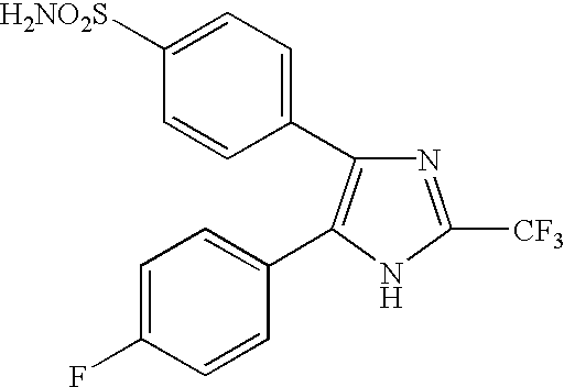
C1=C([H2NO2S])C=CC(C2=C(C3=CC=C(F)C=C3)NC([CF3])=N2)=C1
